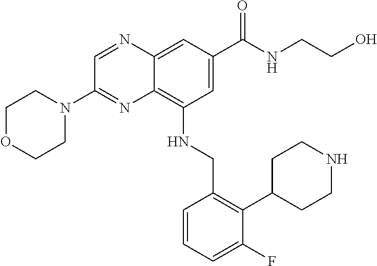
C12=CC(C(NCCO)=O)=CC(NCC3=C(C4CCNCC4)C(F)=CC=C3)=C1N=C(N1CCOCC1)C=N2
